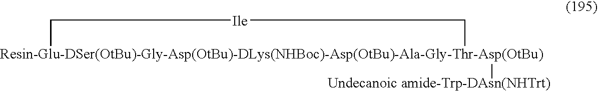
[Resin-Glu-DSer(OtBu)-Gly-Asp(OtBu)-DLys(NHBoc)-Asp(OtBu)-Ala-Gly-Thr-Asp(OtBu)]1([Undecanoic amide-Trp-DAsn(NHTrt)])C[Ile]C1
